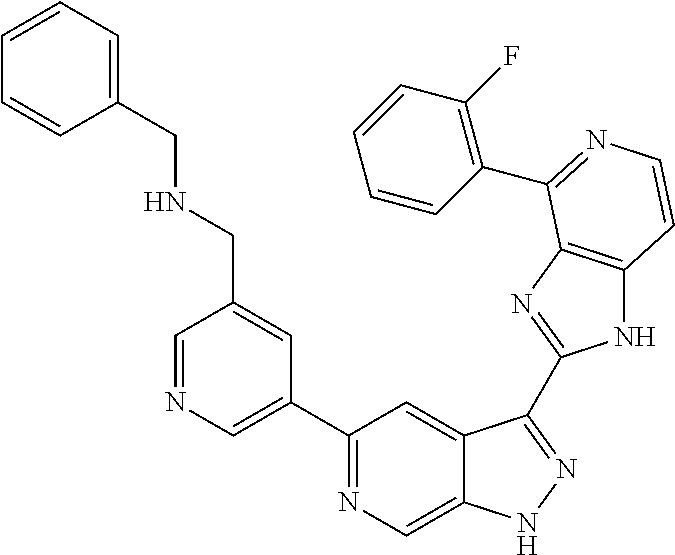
C1=NC=C(C2=NC=C3C(=C2)C(C2=NC4=C(N2)C=CN=C4C2=C(F)C=CC=C2)=NN3)C=C1CNCC1=CC=CC=C1
